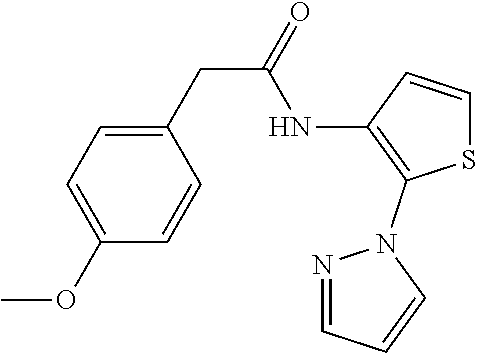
C1=C(OC)C=CC(CC(=O)NC2=C(N3N=CC=C3)SC=C2)=C1
